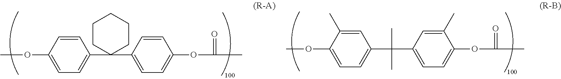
C1(OC)=CC=C(C(C)(C)C2=CC=C(OC(=O)C)C(C)=C2)C=C1C.C1(OC)=CC=C(C2(C3=CC=C(OC(=O)C)C=C3)CCCCC2)C=C1
